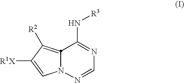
N12N=CN=C(N[R3])C1=C([R2])C([R1X])=C2
